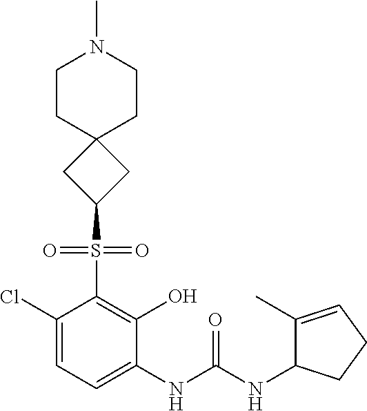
C1(Cl)=CC=C(NC(NC2C(C)=CCC2)=O)C(O)=C1S(=O)(=O)C1CC2(C1)CCN(C)CC2
